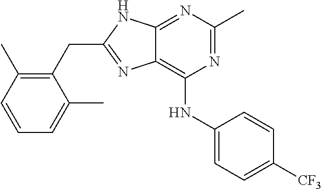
C1(CC2=NC3=C(NC4=CC=C([CF3])C=C4)N=C(C)N=C3N2)=C(C)C=CC=C1C
